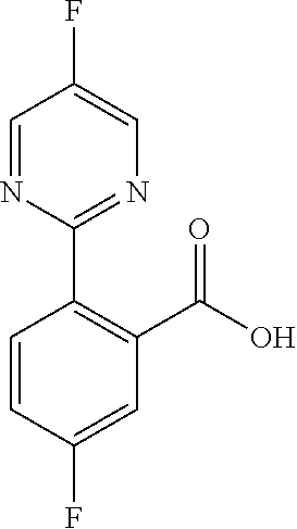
C1=CC(F)=CC(C(O)=O)=C1C1=NC=C(F)C=N1
